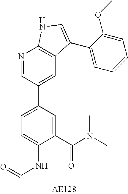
C1(C(N(C)C)=O)=CC(C2=CC3=C(N=C2)NC=C3C2=CC=CC=C2OC)=CC=C1NC=O
